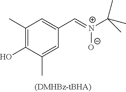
C1(C)=C(O)C(C)=CC(C=[N+](C(C)(C)C)[O-])=C1
